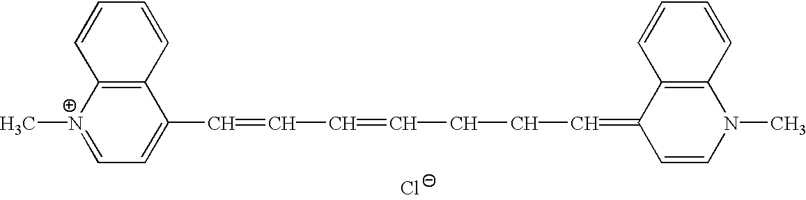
C12=C([N+](C)=CC=C1C=CC=CCCC=C1C=CN(C)C3=C1C=CC=C3)C=CC=C2.[Cl-]
